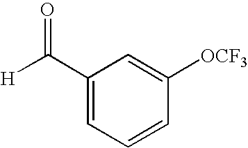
C1(C([H])=O)=CC=CC([OCF3])=C1
